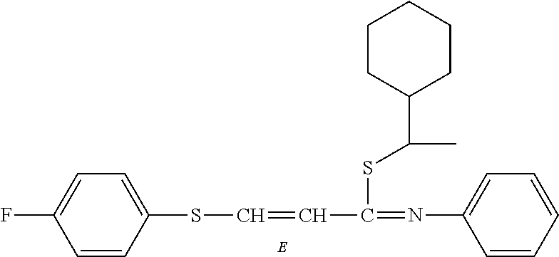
S(C=CC(SC(C1CCCCC1)C)=NC1=CC=CC=C1)C1=CC=C(F)C=C1
